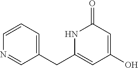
C1=CC=C(CC2=CC(O)=CC(=O)N2)C=N1
